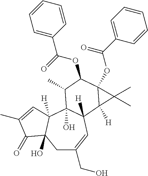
C1C(CO)=CC2([H])C(O)(C3([H])C1(O)C(=O)C(C)=C3)C(C)C(OC(=O)C1=CC=CC=C1)C1(OC(=O)C3=CC=CC=C3)C2([H])C1(C)C
